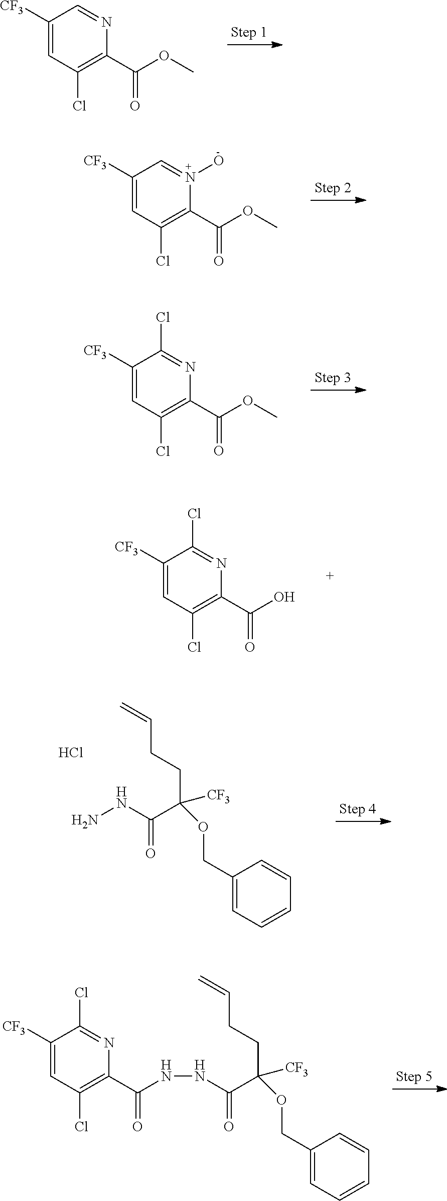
C1([CF3])=CC(Cl)=C(C(OC)=O)N=C1.C1([CF3])=CC(Cl)=C(C(OC)=O)N(O)=C1.C1([CF3])=CC(Cl)=C(C(OC)=O)N=C1Cl.C1([CF3])=CC(Cl)=C(C(O)=O)N=C1Cl.C1(COC(C(NN)=O)([CF3])CCC=C)=CC=CC=C1.Cl.C1(COC(C(NNC(C2=C(Cl)C=C([CF3])C(Cl)=N2)=O)=O)([CF3])CCC=C)=CC=CC=C1
